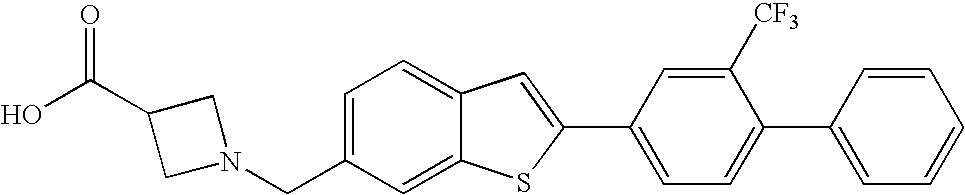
OC(C1CN(CC2=CC=C3C(=C2)SC(C2=CC=C(C4=CC=CC=C4)C([CF3])=C2)=C3)C1)=O
